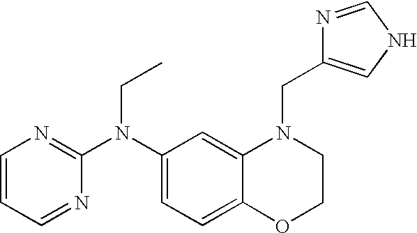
C1(N(C2=NC=CC=N2)CC)=CC=C2C(=C1)N(CC1=CNC=N1)CCO2
